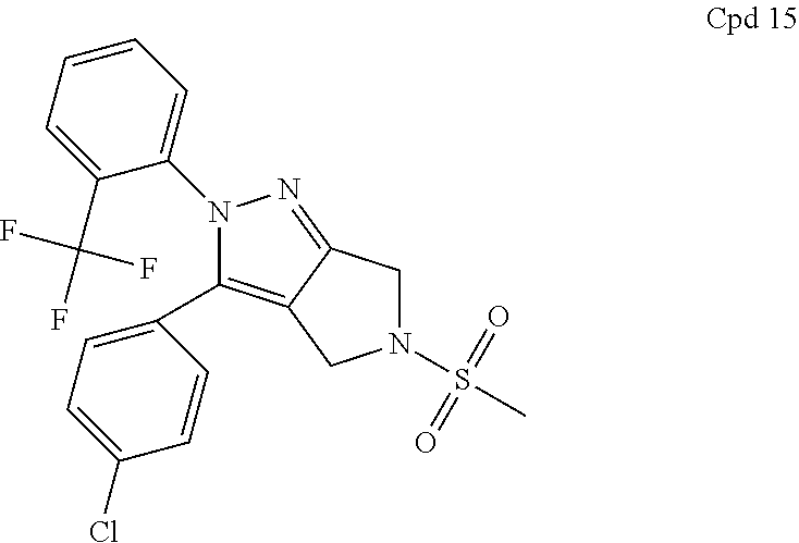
C1(C2=CC=C(Cl)C=C2)=C2C(=NN1C1=CC=CC=C1C(F)(F)F)CN(S(C)(=O)=O)C2
